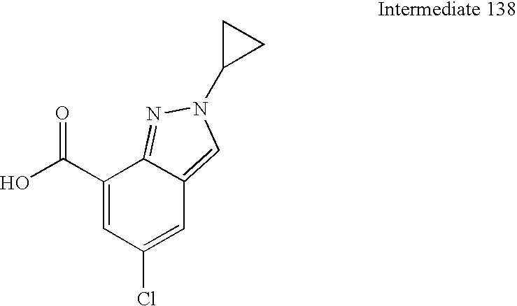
C1(C(O)=O)=CC(Cl)=CC2=CN(C3CC3)N=C12
